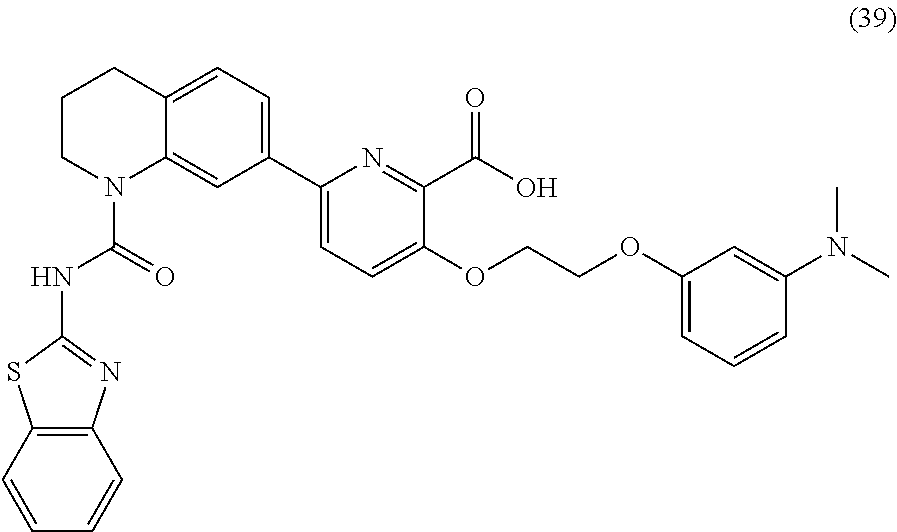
C1(C2=CC=C3C(=C2)N(C(NC2=NC4=C(S2)C=CC=C4)=O)CCC3)=CC=C(OCCOC2=CC=CC(N(C)C)=C2)C(C(=O)O)=N1
